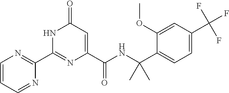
C1(C2=NC(C(NC(C3=CC=C(C(F)(F)F)C=C3OC)(C)C)=O)=CC(=O)N2)=NC=CC=N1
